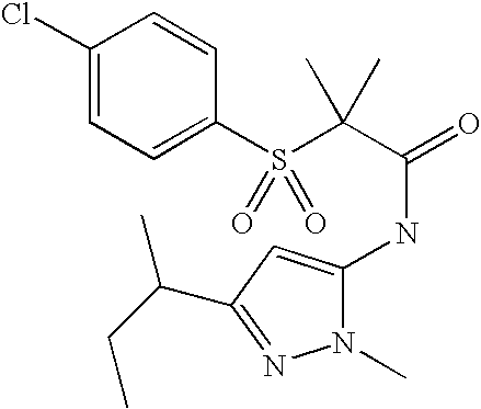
C1(Cl)=CC=C(S(C(C(=O)NC2=CC(C(CC)C)=NN2C)(C)C)(=O)=O)C=C1
